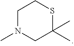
C1N(C)CC(C)(C)SC1
